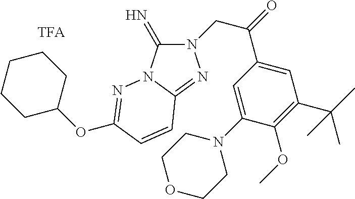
N1(CC(=O)C2=CC(C(C)(C)C)=C(OC)C(N3CCOCC3)=C2)C(=N)N2C(=N1)C=CC(OC1CCCCC1)=N2
